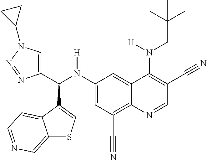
C1(N(C(C2=CN(C3CC3)N=N2)C2=CSC3=CN=CC=C32)[H])=CC(C#N)=C2C(=C1)C(N([H])CC(C)(C)C)=C(C#N)C=N2
